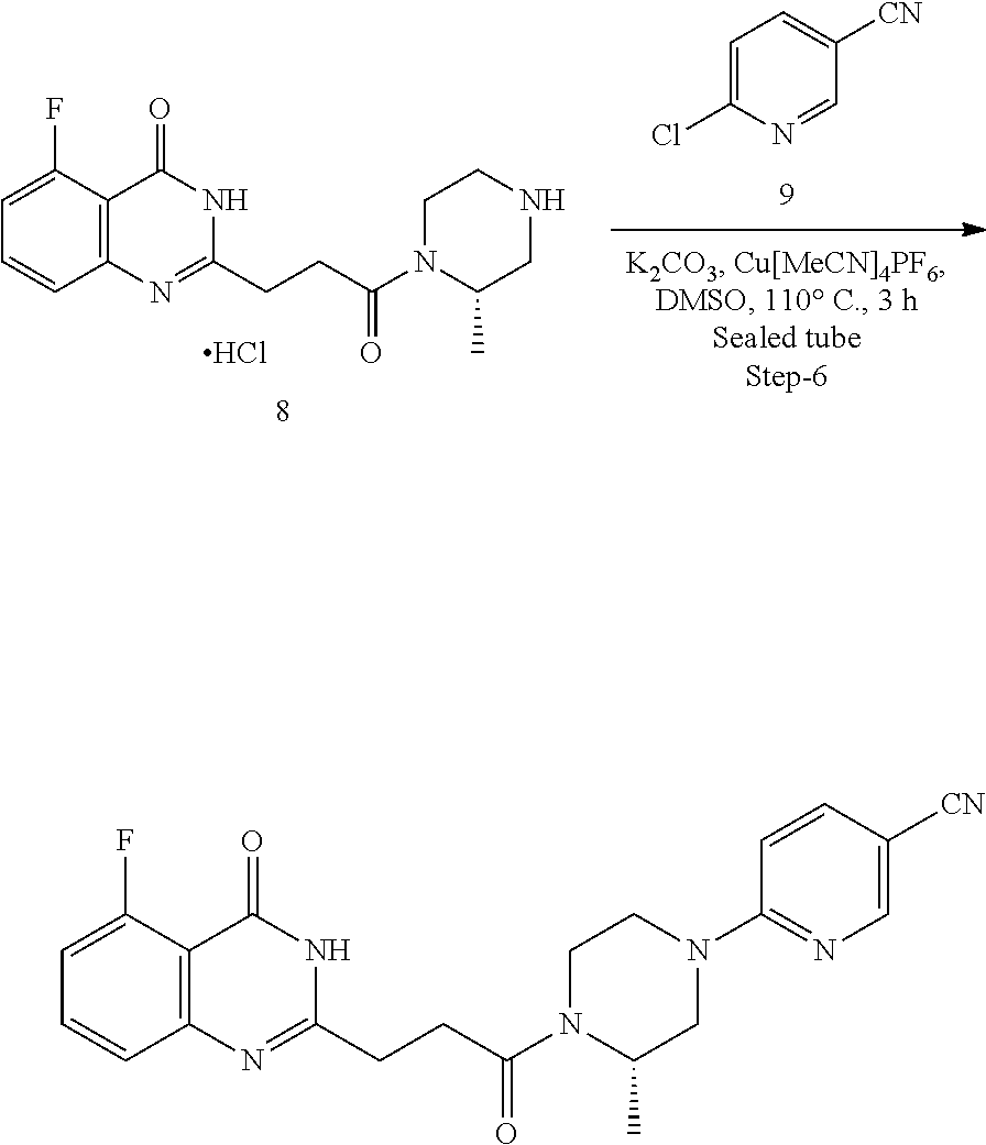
C1=C(Cl)N=CC([CN])=C1.C1=CC2=C(C(F)=C1)C(=O)NC(CCC(N1C(C)CNCC1)=O)=N2.Cl.C1=CC2=C(C(F)=C1)C(=O)NC(CCC(N1C(C)CN(C3=NC=C([CN])C=C3)CC1)=O)=N2
